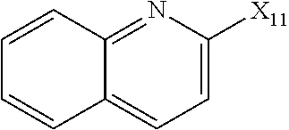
C1=CC2=NC([X11])=CC=C2C=C1
